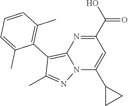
C1(C(O)=O)=NC2=C(C3=C(C)C=CC=C3C)C(C)=NN2C(C2CC2)=C1
